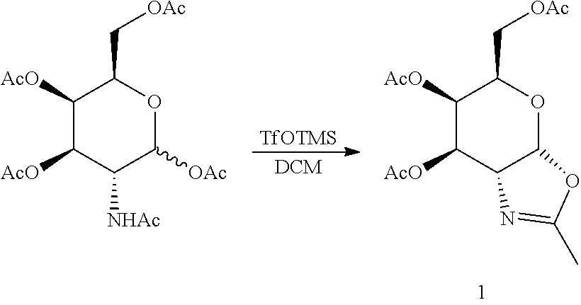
C1([AcO])C([AcO])C2C(OC1C[OAc])OC(C)=N2.[DCM].[TfOTMS].C1([AcO])C([AcO])C([NHAc])C([OAc])OC1C[OAc]
